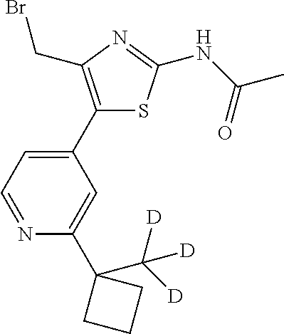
C1(C2=CC=NC(C3(C([D])([D])[D])CCC3)=C2)=C(CBr)N=C(NC(=O)C)S1
